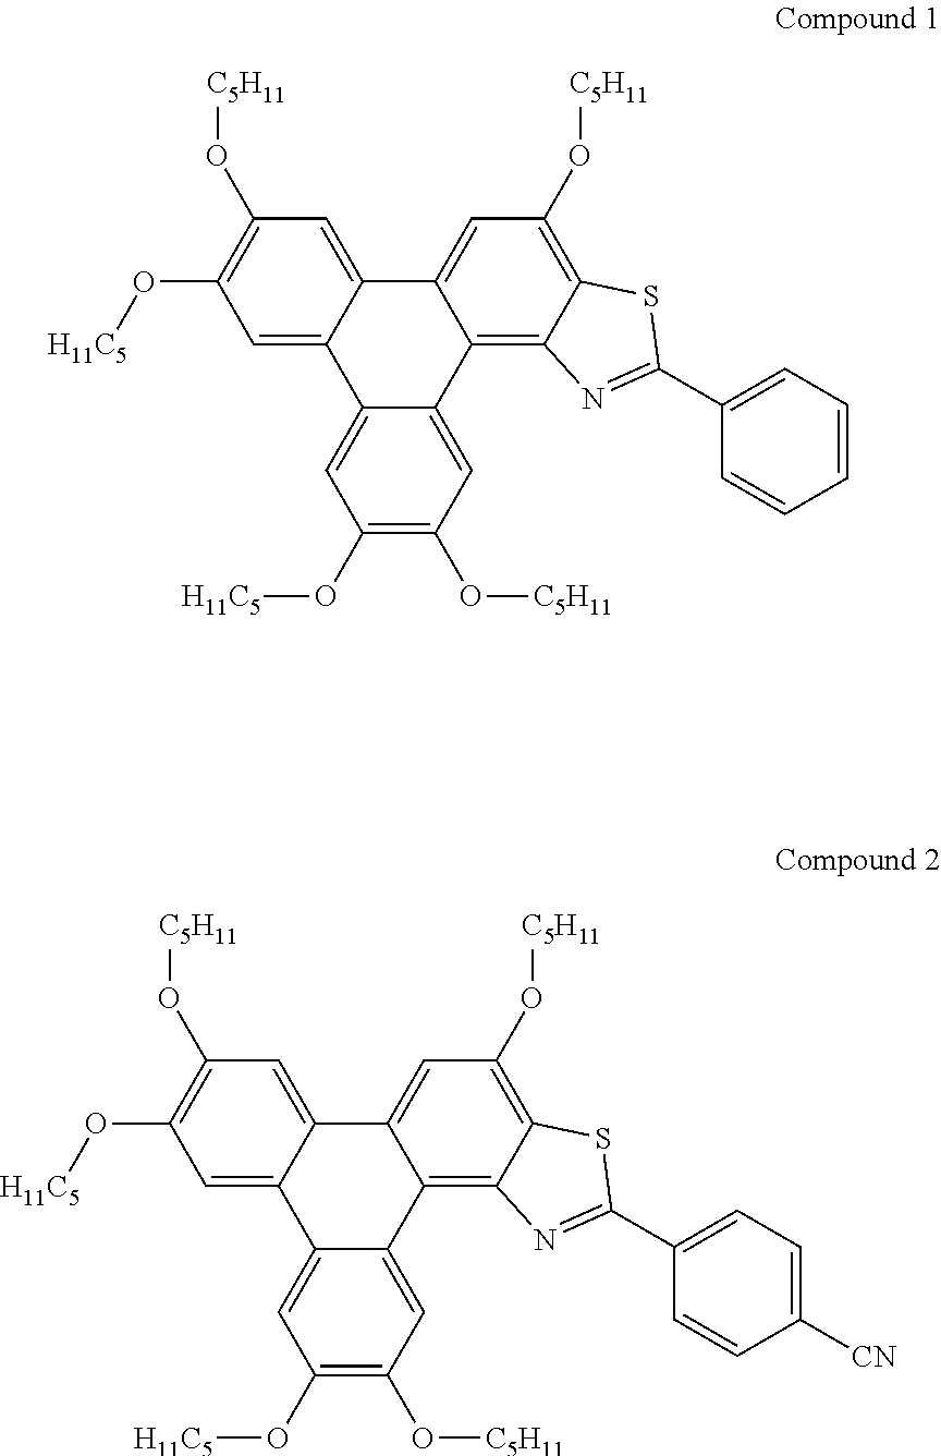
C1=C2C(=CC(O[C5H11])=C1O[H11C5])C1=CC(O[C5H11])=C3C(=C1C1=CC(O[C5H11])=C(O[H11C5])C=C21)N=C(C1=CC=CC=C1)S3.C1=C2C(=CC(O[C5H11])=C1O[H11C5])C1=CC(O[C5H11])=C3C(=C1C1=CC(O[C5H11])=C(O[H11C5])C=C21)N=C(C1=CC=C([CN])C=C1)S3
